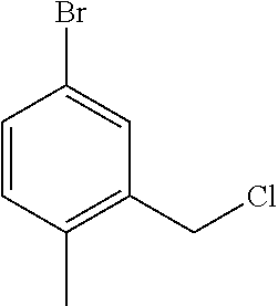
C1=CC(C)=C(CCl)C=C1Br
